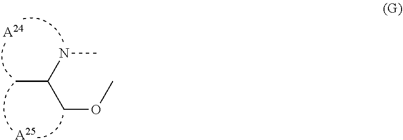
CC(NC)COC.[A25].[A24]
